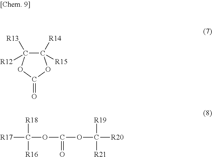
C1([R14])([R15])C([R13])([R12])OC(=O)O1.[R17]C([R18])([R16])OC(=O)OC([R20])([R19])[R21]
